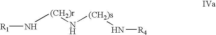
[R1]N[(CH2)r]N[(CH2)s]N[R4]
